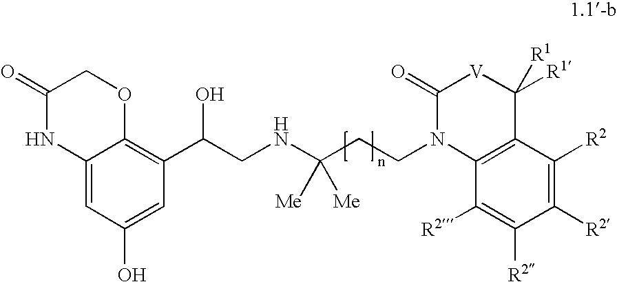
C12=CC(O)=CC(C(CNC(CCN3C4=C(C([R1])([R1])[V]C3=O)C([R2])=C([R2])C([R2])=C4[R2])([Me])[Me])O)=C1OCC(=O)N2
